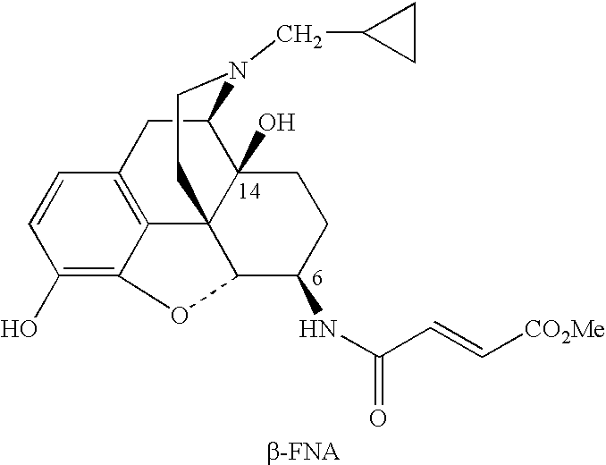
C1=CC(O)=C2C3=C1CC1C4(O)C3(CCN1CC1CC1)C(C(NC(C=C[CO2Me])=O)CC4)O2
